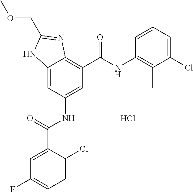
C12=CC(NC(C3=CC(F)=CC=C3Cl)=O)=CC(C(=O)NC3=C(C)C(Cl)=CC=C3)=C1N=C(COC)N2.Cl
